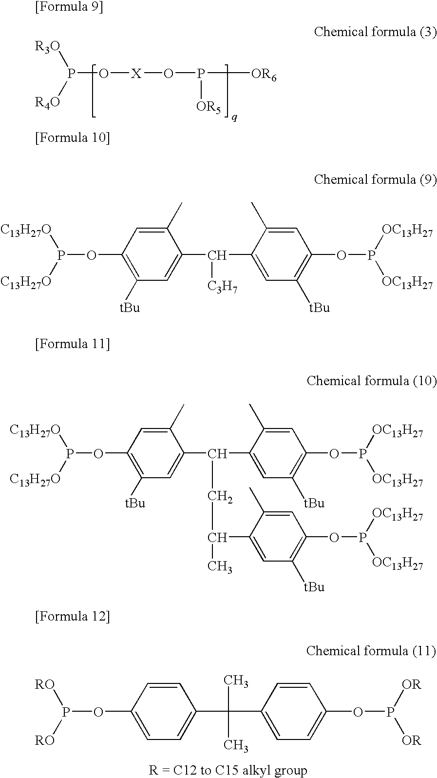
P(O[X]OP([OR6])[OR5])([R4O])[R3O].C1(OP([RO])[RO])=CC=C(C(C2=CC=C(OP([OR])[OR])C=C2)(C)C)C=C1.C1(OP([C13H27O])[C13H27O])=C([tBu])C=C(C(C2=CC([tBu])=C(OP([OC13H27])[OC13H27])C=C2C)[C3H7])C(C)=C1.C1(OP([C13H27O])[C13H27O])=C([tBu])C=C(C(C2=CC([tBu])=C(OP([OC13H27])[OC13H27])C=C2C)CC(C2=CC([tBu])=C(OP([OC13H27])[OC13H27])C=C2C)C)C(C)=C1
